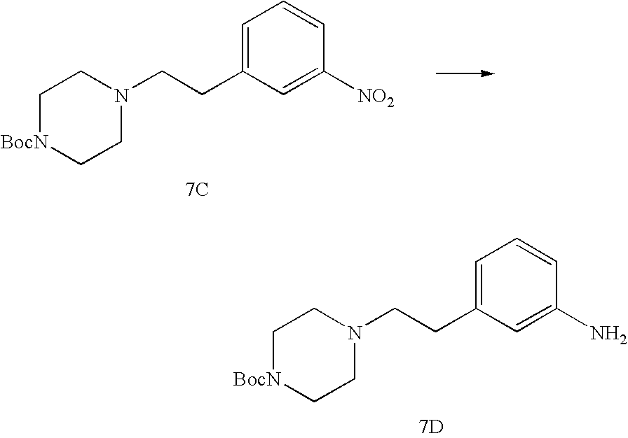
C(C1=CC=CC(N)=C1)CN1CC[BocN]CC1.[7D].C(C1=CC=CC([NO2])=C1)CN1CC[BocN]CC1.[7C]
